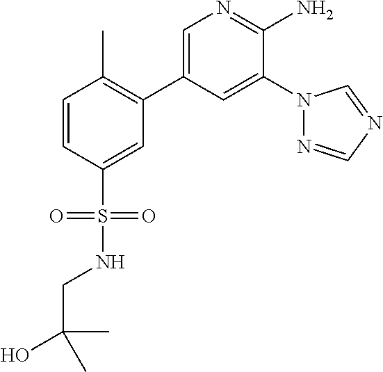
C1=C(C2=C(C)C=CC(S(=O)(=O)NCC(O)(C)C)=C2)C=C(N2N=CN=C2)C(N)=N1
